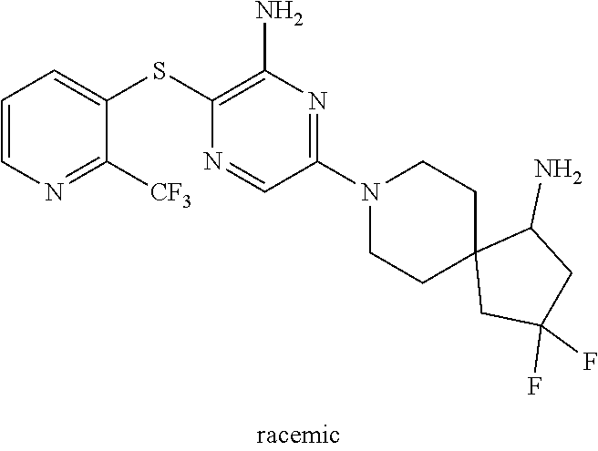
S(C1=C(N)N=C(N2CCC3(CC2)CC(F)(F)CC3N)C=N1)C1=CC=CN=C1[CF3]
